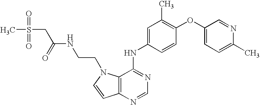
C12=C(N=CN=C1NC1=CC(C)=C(OC3=CC=C(C)N=C3)C=C1)C=CN2CCNC(CS(=O)(=O)C)=O
